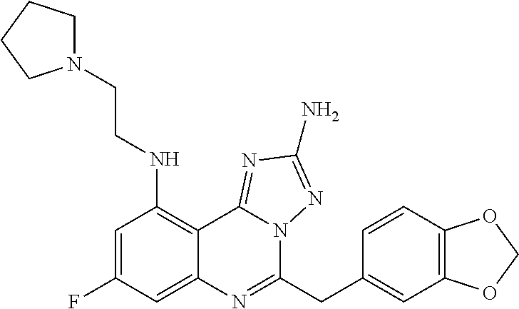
FC1=CC(NCCN2CCCC2)=C2C(=C1)N=C(CC1=CC3=C(C=C1)OCO3)N1C2=NC(N)=N1
